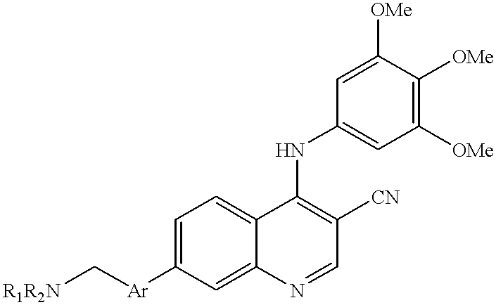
C1=C([Ar]C[R1R2N])C=C2C(=C1)C(NC1=CC([OMe])=C([OMe])C([OMe])=C1)=C([CN])C=N2
